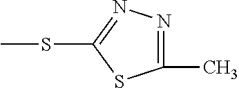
C1(C)=NN=C(SC)S1
